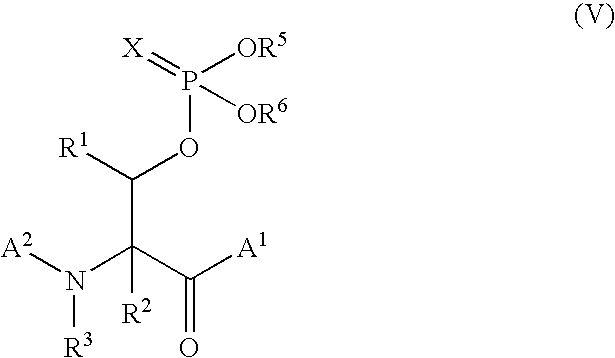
[A2]N(C(C([A1])=O)(C([R1])OP([OR5])([OR6])=[X])[R2])[R3]
